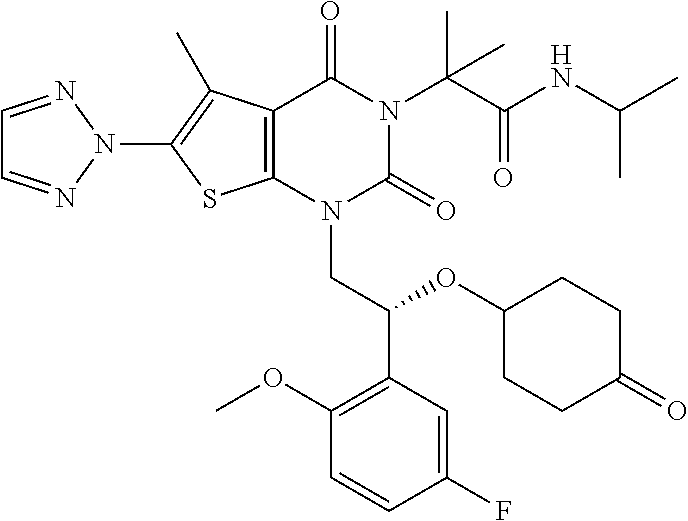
C12=C(N(CC(C3=C(OC)C=CC(F)=C3)OC3CCC(=O)CC3)C(=O)N(C(C(NC(C)C)=O)(C)C)C1=O)SC(N1N=CC=N1)=C2C
